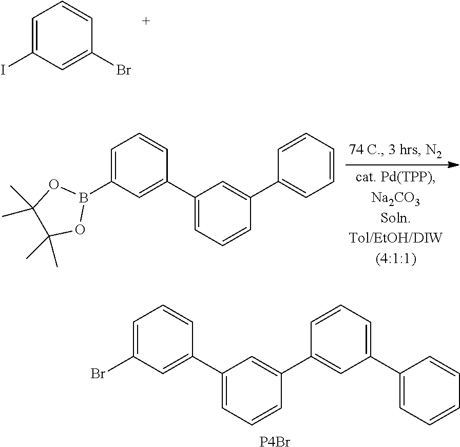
C1=C(I)C=C(Br)C=C1.C1(C2=CC(B3OC(C)(C)C(C)(C)O3)=CC=C2)=CC=CC(C2=CC=CC=C2)=C1.C1(C2=CC(Br)=CC=C2)=CC=CC(C2=CC(C3=CC=CC=C3)=CC=C2)=C1.[P4Br]
